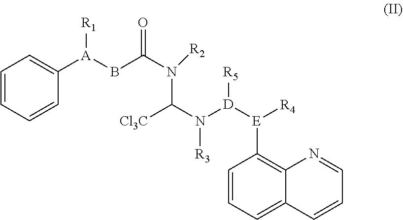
C1=CC=CC([A](BC(N(C([Cl3C])N([R3])[D]([R5])[E](C2=C3C(=CC=C2)C=CC=N3)[R4])[R2])=O)[R1])=C1
